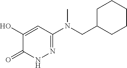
C1(=O)NN=C(N(CC2CCCCC2)C)C=C1O
